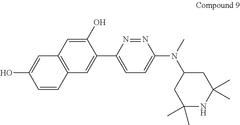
C1=C(C2=CC3=C(C=C2O)C=C(O)C=C3)N=NC(N(C)C2CC(C)(C)NC(C)(C)C2)=C1
